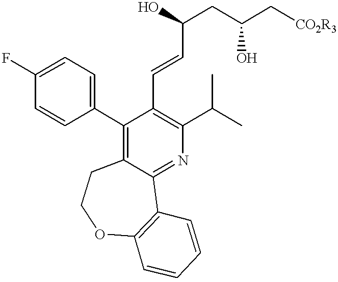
OC(CC(C[CO2R3])O)C=CC1=C(C(C)C)N=C2C(=C1C1=CC=C(F)C=C1)CCOC1=C2C=CC=C1
